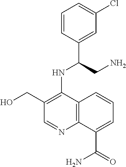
C1=CC(C(CN)NC2=C(CO)C=NC3=C2C=CC=C3C(=O)N)=CC(Cl)=C1
